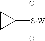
C1CC1[S-W](=O)=O
